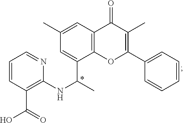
C1=CC(C(=O)O)=C(NC(C)C2=CC(C)=CC3=C2OC(C2=CC=CC=C2)=C(C)C3=O)N=C1
